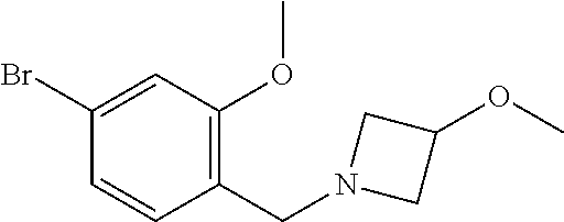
C1(Br)=CC(OC)=C(CN2CC(OC)C2)C=C1
